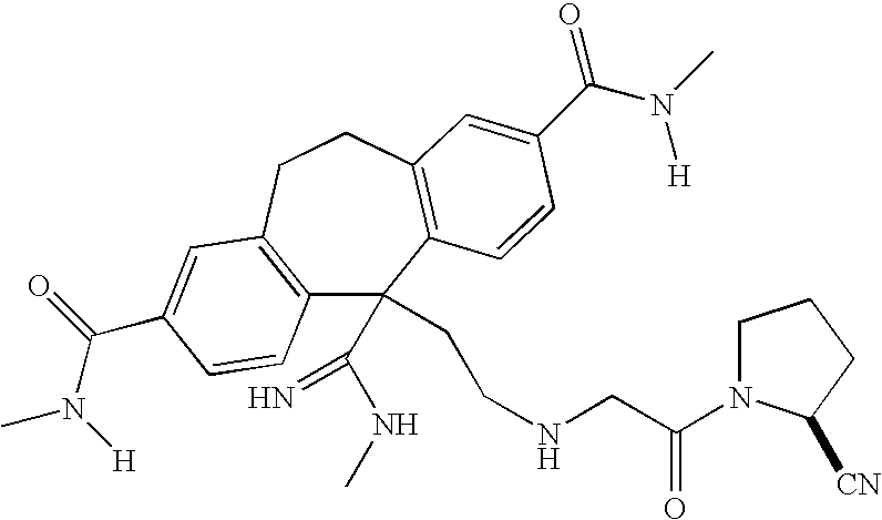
C12=C(CCC3=C(C=CC(C(=O)N([H])C)=C3)C1(CCNCC(=O)N1CCCC1[CN])C(NC)=N)C=C(C(N(C)[H])=O)C=C2
